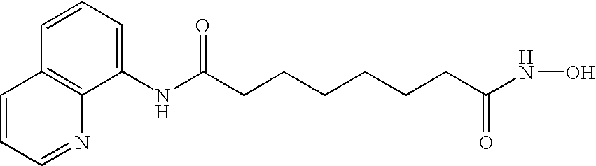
C1=CC=C(NC(CCCCCCC(NO)=O)=O)C2=C1C=CC=N2
